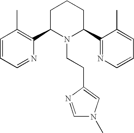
C1=CC=NC(C2N(CCC3=CN(C)C=N3)C(C3=NC=CC=C3C)CCC2)=C1C
